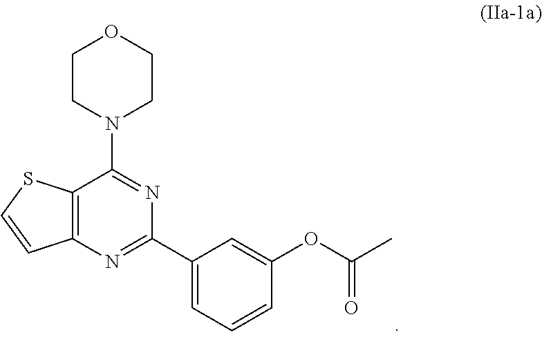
C1=C(OC(=O)C)C=CC=C1C1=NC2=C(C(N3CCOCC3)=N1)SC=C2
